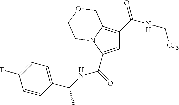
C1=C(C(=O)NC(C2=CC=C(F)C=C2)C)N2C(=C1C(NC[CF3])=O)COCC2
